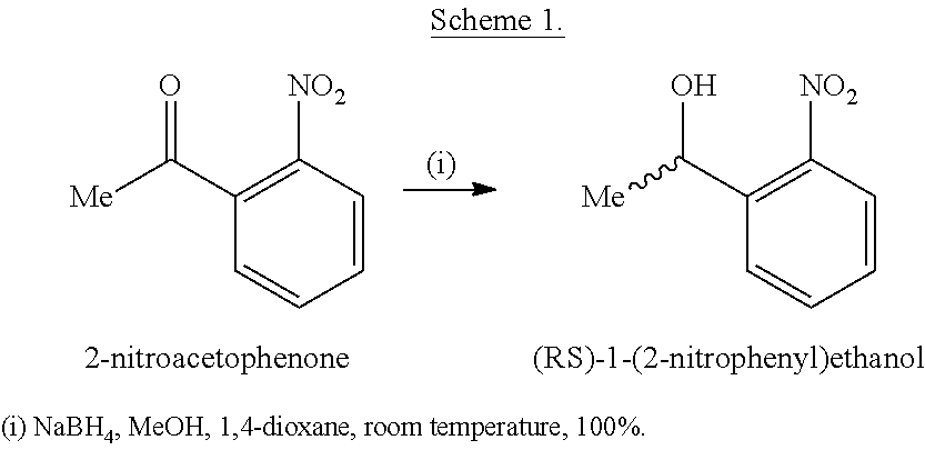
C1(C([Me])O)=C([NO2])C=CC=C1.C1(C([Me])=O)=C([NO2])C=CC=C1
